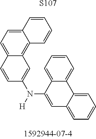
[S107].C12=CC=C3C(=C1C=C(N([H])C1=CC4=CC=CC=C4C4=CC=CC=C14)C=C2)C=CC=C3
